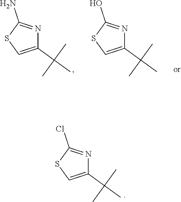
C1(C(C)(C)C)=CSC(N)=N1.C1(C(C)(C)C)=CSC(O)=N1.N1=C(Cl)SC=C1C(C)(C)C
